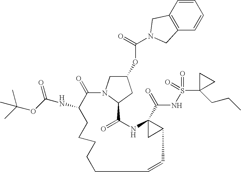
C1=CC2=C(C=C1)CN(C(=O)OC1CN3C(C1)C(=O)NC1(C(=O)NS(=O)(=O)C4(CCC)CC4)CC1C=CCCCCCC(NC(=O)OC(C)(C)C)C3=O)C2
